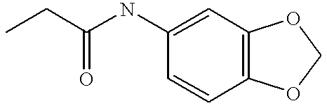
C12=C(C=C(NC(CC)=O)C=C1)OCO2
